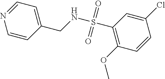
C1=NC=CC(CNS(C2=C(OC)C=CC(Cl)=C2)(=O)=O)=C1
